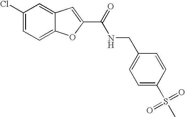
C1(C(=O)NCC2=CC=C(S(C)(=O)=O)C=C2)=CC2=CC(Cl)=CC=C2O1
